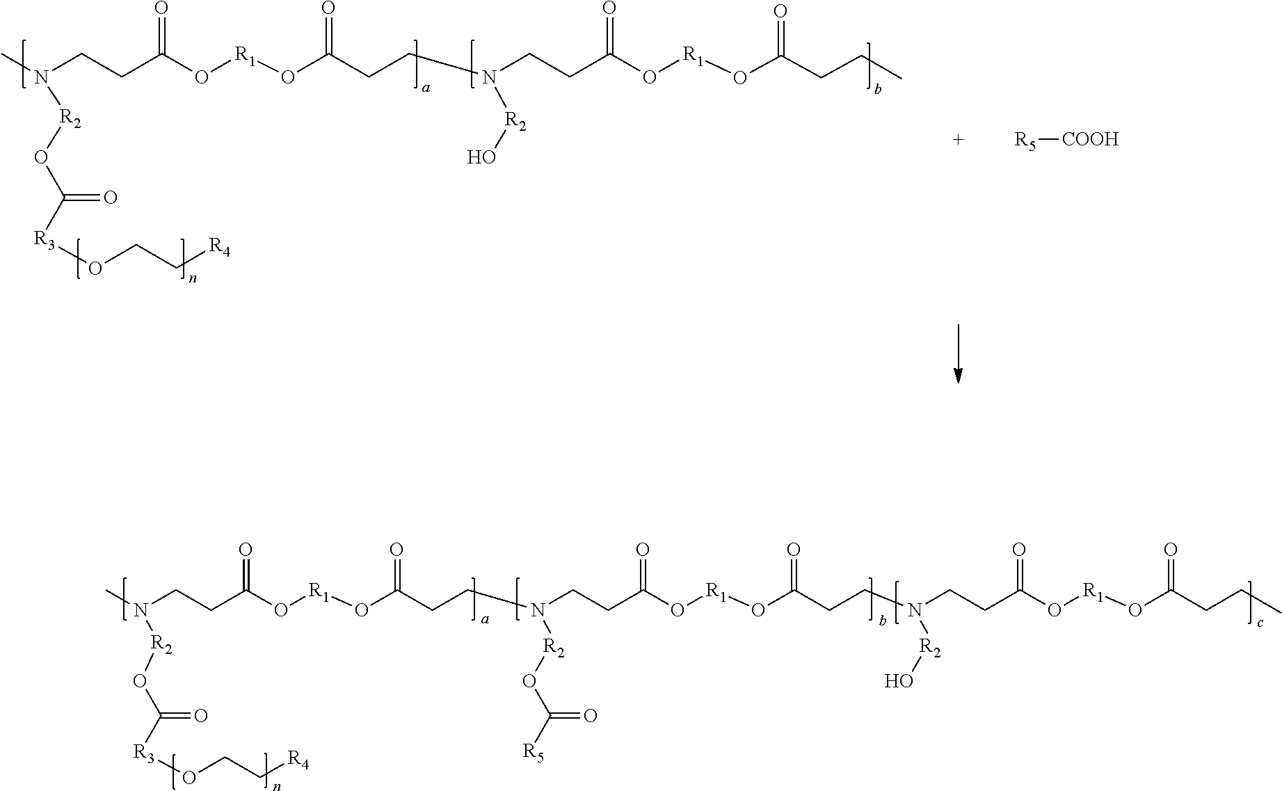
CN(CCC(O[R1]OC(CCN(CCC(O[R1]OC(CCN(CCC(O[R1]OC(CCC)=O)=O)[R2]O)=O)=O)[R2]OC([R5])=O)=O)=O)[R2]OC([R3]OCC[R4])=O.CN(CCC(O[R1]OC(CCN(CCC(O[R1]OC(CCC)=O)=O)[R2]O)=O)=O)[R2]OC([R3]OCC[R4])=O.[R5][COOH]
